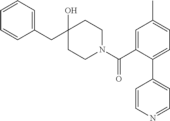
C1(CC2(O)CCN(C(C3=CC(C)=CC=C3C3=CC=NC=C3)=O)CC2)=CC=CC=C1
